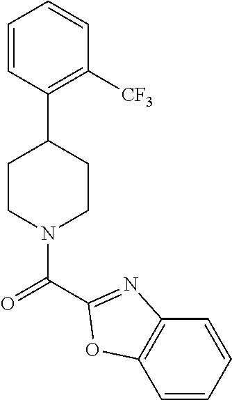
C1=CC(C2CCN(C(=O)C3=NC4=C(C=CC=C4)O3)CC2)=C([CF3])C=C1
